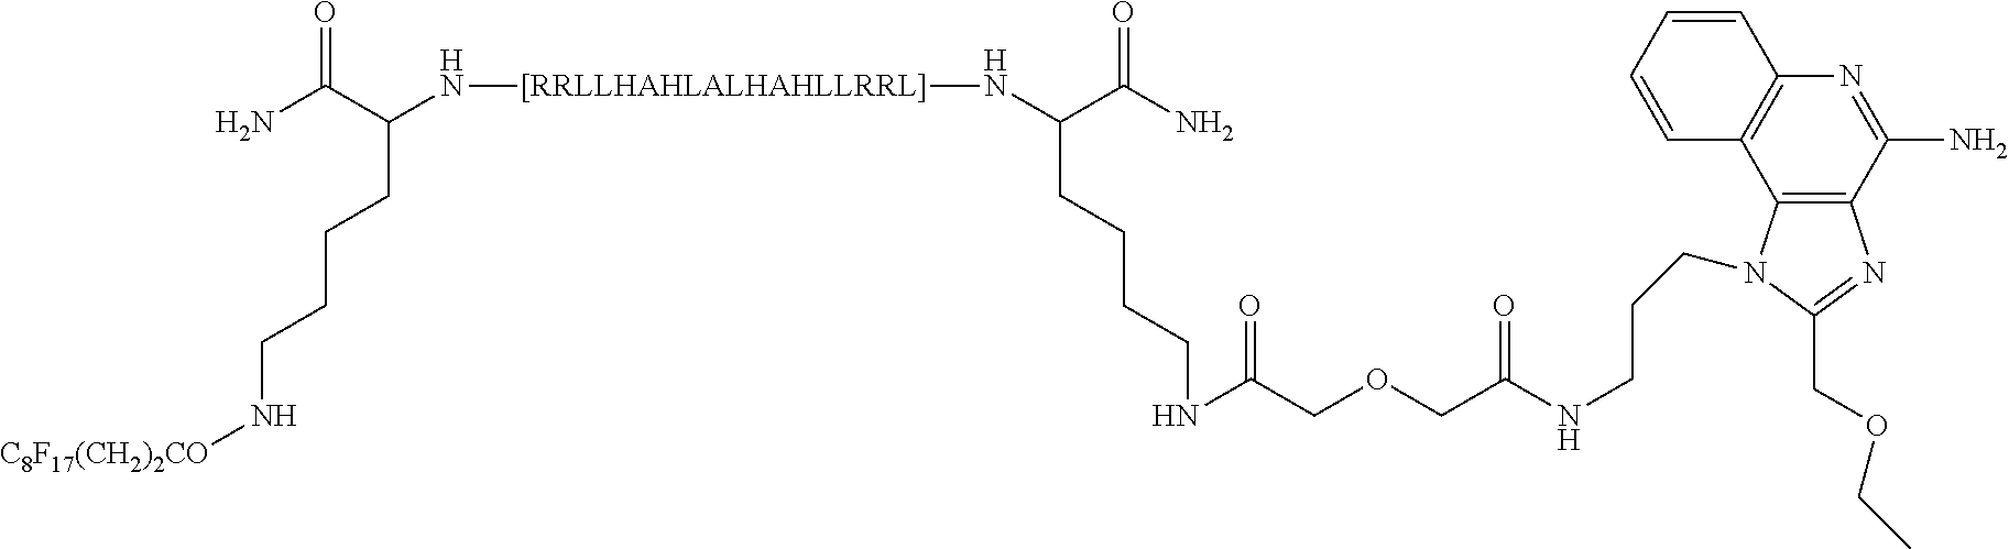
C12=C(C(N)=NC3=C1C=CC=C3)N=C(COCC)N2CCCNC(COCC(=O)NCCCCC(C(N)=O)N[[RRLLHAHLALHAHLLRRL]]NC(CCCCN[C8F17(CH2)2CO])C(N)=O)=O
